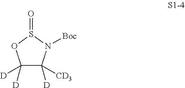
C1([D])([D])C([CD3])([D])N([Boc])S(=O)O1
